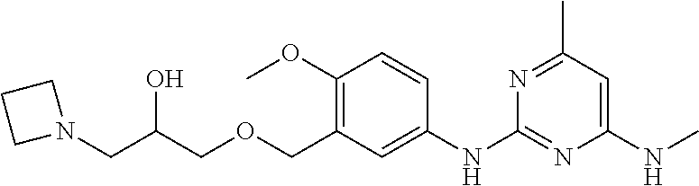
C1=CC(OC)=C(COCC(CN2CCC2)O)C=C1NC1=NC(NC)=CC(C)=N1
